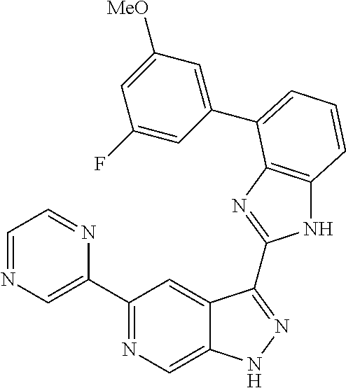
C1(C2=NC=C3C(=C2)C(C2=NC4=C(N2)C=CC=C4C2=CC([MeO])=CC(F)=C2)=NN3)=CN=CC=N1
